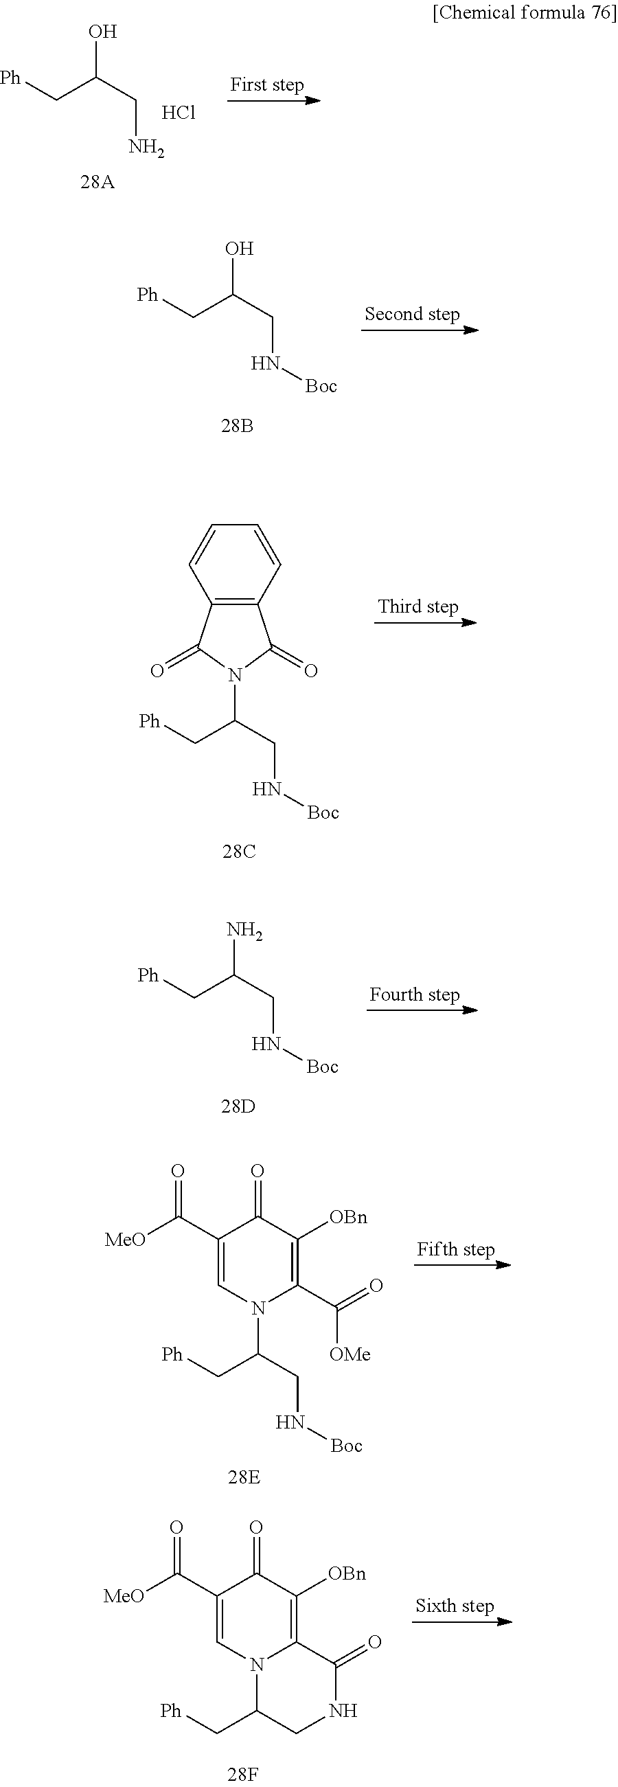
[Ph]CC(CN)O.Cl.[Ph]CC(CN[Boc])O.[Ph]CC(CN[Boc])N1C(=O)C2=C(C1=O)C=CC=C2.[Ph]CC(CN[Boc])N.C1(C([MeO])=O)=CN(C(CN[Boc])C[Ph])C(C(=O)[OMe])=C([OBn])C1=O.C1(C([MeO])=O)=CN2C(=C([OBn])C1=O)C(=O)NCC2C[Ph]
